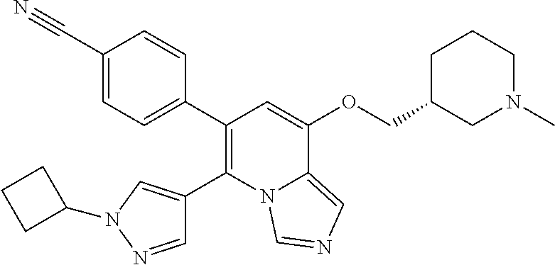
C1(C2=CC=C(C#N)C=C2)=C(C2=CN(C3CCC3)N=C2)N2C(=CN=C2)C(OCC2CN(C)CCC2)=C1
